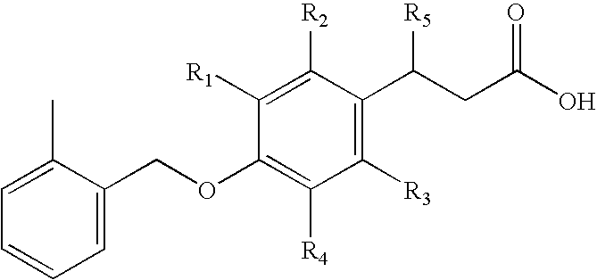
C1=C(C)C(COC2=C([R4])C([R3])=C(C(CC(O)=O)[R5])C([R2])=C2[R1])=CC=C1
